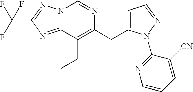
C1=C([CN])C(N2C(CC3=C(CCC)C4=NC(C(F)(F)F)=NN4C=N3)=CC=N2)=NC=C1
